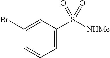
C1(Br)=CC(S([NHMe])(=O)=O)=CC=C1
